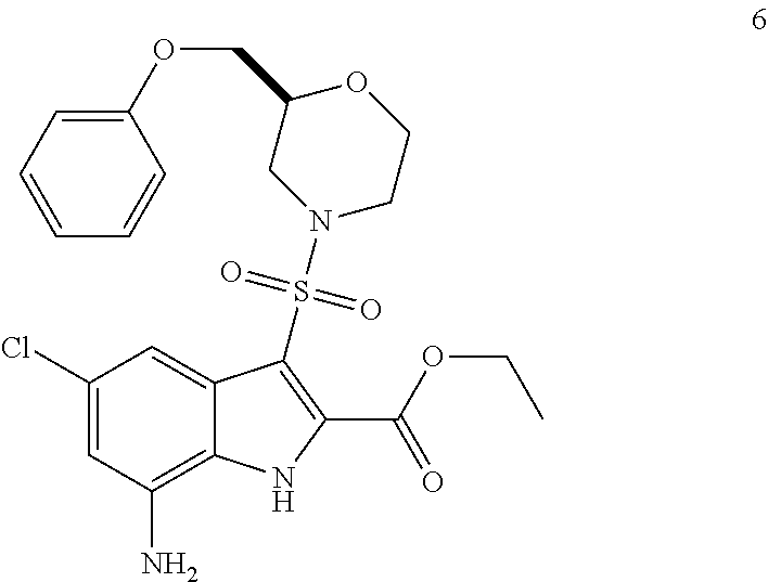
C1(Cl)=CC(N)=C2C(=C1)C(S(N1CCOC(COC3=CC=CC=C3)C1)(=O)=O)=C(C(OCC)=O)N2
